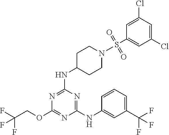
FC(COC1=NC(NC2=CC(C(F)(F)F)=CC=C2)=NC(NC2CCN(S(C3=CC(Cl)=CC(Cl)=C3)(=O)=O)CC2)=N1)(F)F
